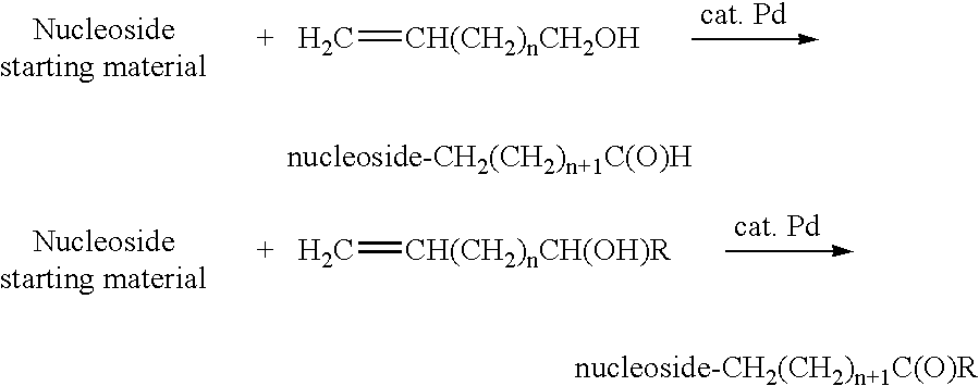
[+   H2C]=[CH(CH2)nCH2OH].[+   H2C]=[CH(CH2)nCH(OH)R]
